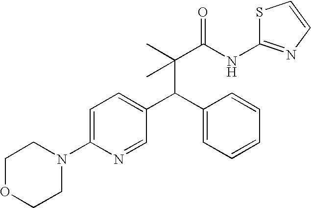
C(C(C)(C(NC1=NC=CS1)=O)C)(C1=CC=C(N2CCOCC2)N=C1)C1=CC=CC=C1
